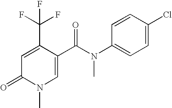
C1=C(C(F)(F)F)C(C(N(C2=CC=C(Cl)C=C2)C)=O)=CN(C)C1=O
